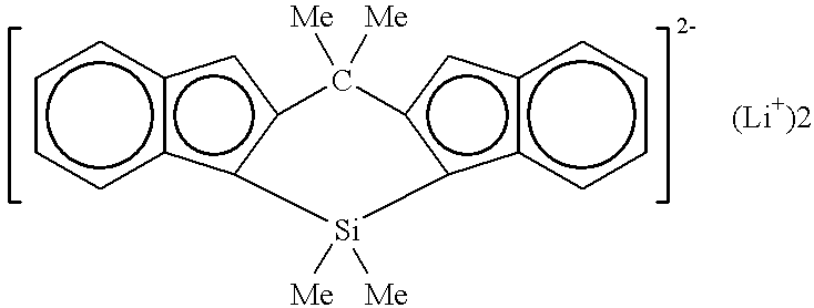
c1ccc2c(c1)-cc1c2[Si]([Me])([Me])c2c3ccccc3cc2C1([Me])[Me].[(Li+)2]
